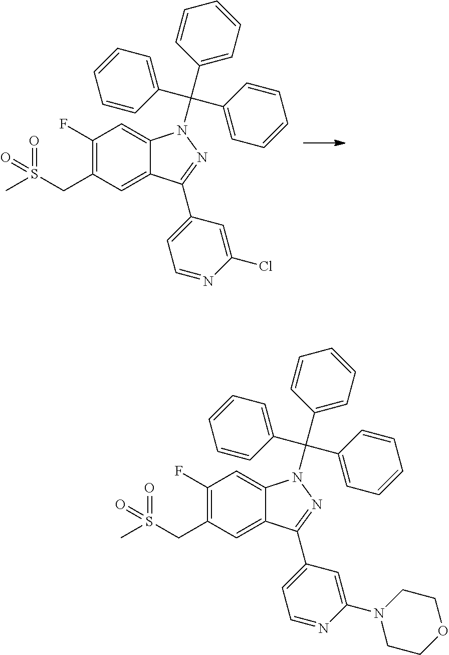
C1(F)=C(CS(C)(=O)=O)C=C2C(=C1)N(C(C1=CC=CC=C1)(C1=CC=CC=C1)C1=CC=CC=C1)N=C2C1=CC=NC(Cl)=C1.C1(F)=C(CS(C)(=O)=O)C=C2C(=C1)N(C(C1=CC=CC=C1)(C1=CC=CC=C1)C1=CC=CC=C1)N=C2C1=CC=NC(N2CCOCC2)=C1
